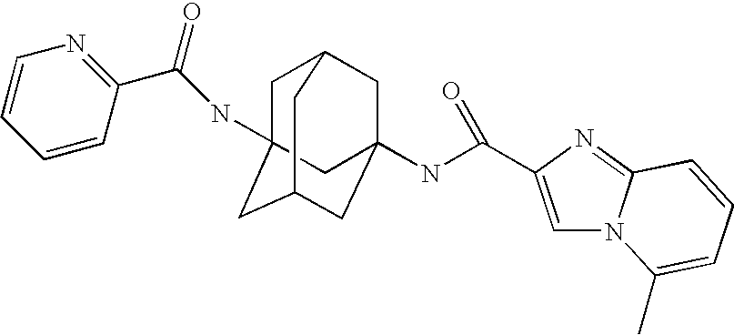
C1C2CC3(NC(=O)C4=CN5C(=N4)C=CC=C5C)CC(CC1(NC(C1=NC=CC=C1)=O)C3)C2
